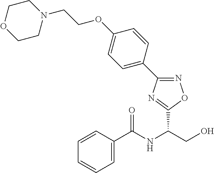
C1=CC(C(NC(CO)C2=NC(C3=CC=C(OCCN4CCOCC4)C=C3)=NO2)=O)=CC=C1
